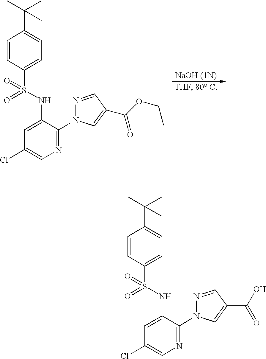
S(NC1=CC(Cl)=CN=C1N1N=CC(C(OCC)=O)=C1)(=O)(C1=CC=C(C(C)(C)C)C=C1)=O.S(NC1=CC(Cl)=CN=C1N1N=CC(C(O)=O)=C1)(=O)(C1=CC=C(C(C)(C)C)C=C1)=O
